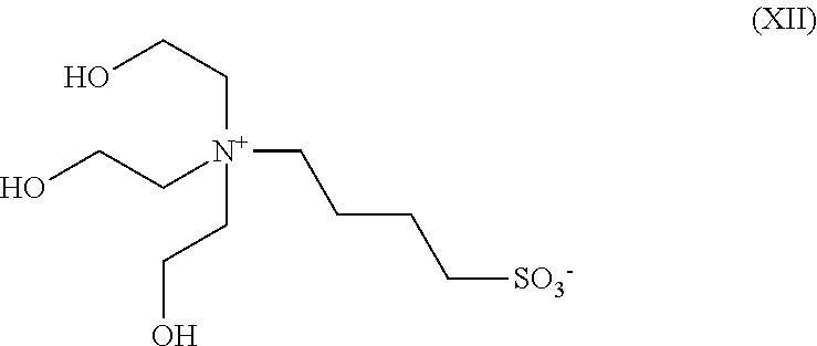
OCC[N+](CCCC[SO3-])(CCO)CCO
